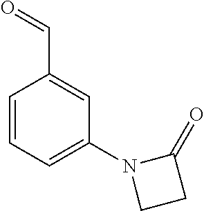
C1=CC=C(N2CCC2=O)C=C1C=O
